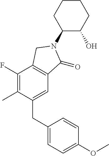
C1(F)=C(C)C(CC2=CC=C(OC)C=C2)=CC2=C1CN(C1C(O)CCCC1)C2=O
